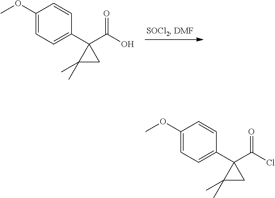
C1(OC)=CC=C(C2(C(O)=O)C(C)(C)C2)C=C1.C1(OC)=CC=C(C2(C(Cl)=O)C(C)(C)C2)C=C1
